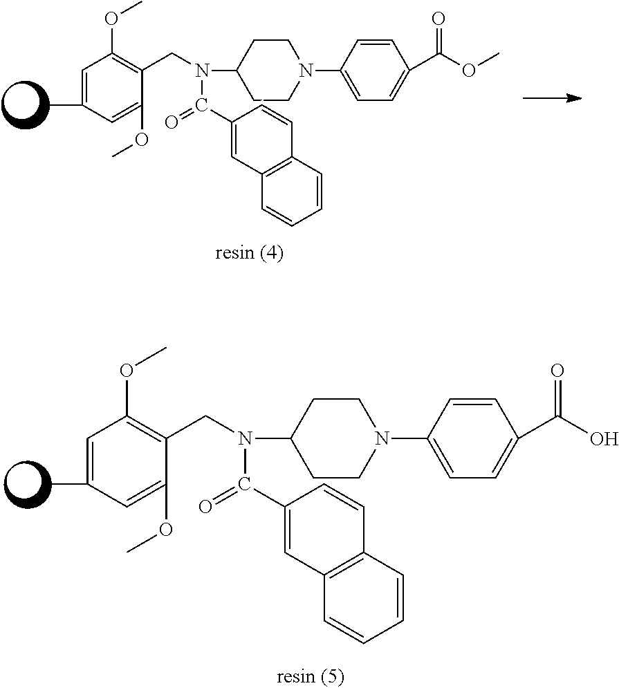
C1=C(C)C=C(OC)C(CN(C2CCN(C3=CC=C(C(O)=O)C=C3)CC2)C(C2=CC3=C(C=C2)C=CC=C3)=O)=C1OC.C1=C(C)C=C(OC)C(CN(C2CCN(C3=CC=C(C(OC)=O)C=C3)CC2)C(C2=CC3=C(C=C2)C=CC=C3)=O)=C1OC
